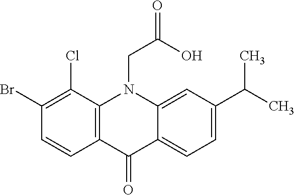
C12=C(N(CC(=O)O)C3=CC(C(C)C)=CC=C3C1=O)C(Cl)=C(Br)C=C2
